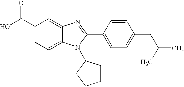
C1(C(O)=O)=CC=C2C(=C1)N=C(C1=CC=C(CC(C)C)C=C1)N2C1CCCC1
